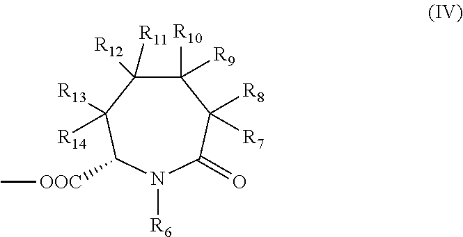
C1([R10])([R9])C([R12])([R11])C([R13])([R14])C([OOC]C)N([R6])C(=O)C1([R8])[R7]
